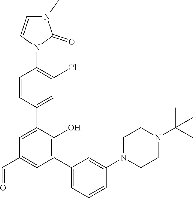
C1=CC(C2=CC(C=O)=CC(C3=CC=CC(N4CCN(C(C)(C)C)CC4)=C3)=C2O)=CC(Cl)=C1N1C(=O)N(C)C=C1
